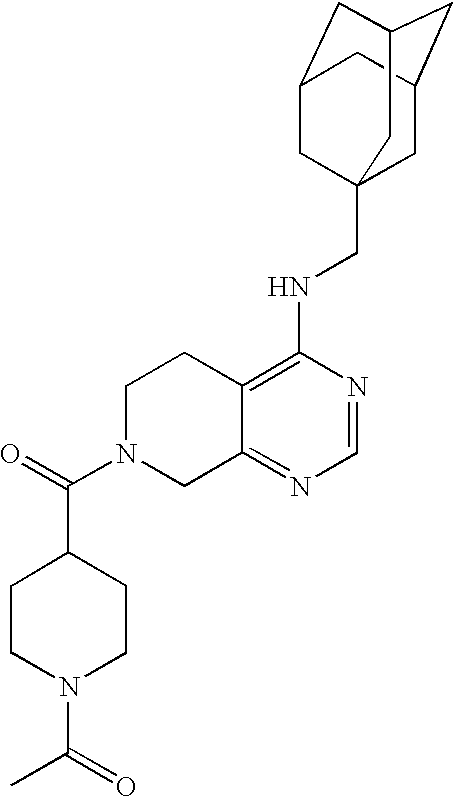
C12=C(NCC34CC5CC(CC(C3)C5)C4)N=CN=C1CN(C(=O)C1CCN(C(=O)C)CC1)CC2
